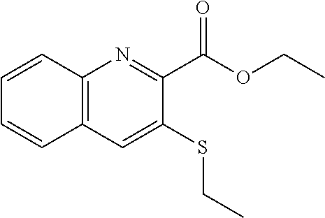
C12=C(C=C(SCC)C(C(OCC)=O)=N1)C=CC=C2
